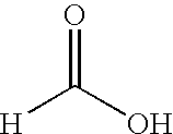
O=C(O)[H]
